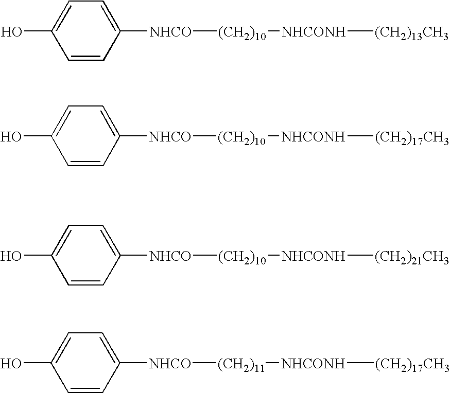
C1=CC([NHCO][(CH2)10][NHCONH][(CH2)13CH3])=CC=C1O.C1=CC([NHCO][(CH2)10][NHCONH][(CH2)17CH3])=CC=C1O.C1=CC([NHCO][(CH2)10][NHCONH][(CH2)21CH3])=CC=C1O.C1=CC([NHCO][(CH2)11][NHCONH][(CH2)17CH3])=CC=C1O
